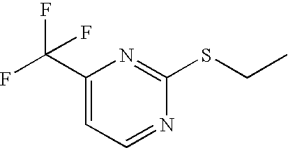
C1(C(F)(F)F)=CC=NC(SCC)=N1
